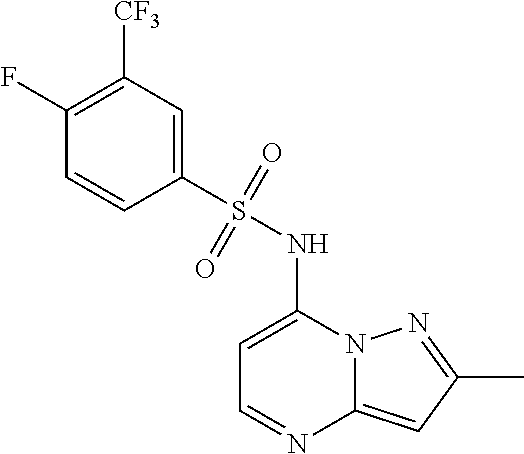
C1=C(NS(C2=CC([CF3])=C(F)C=C2)(=O)=O)N2C(=CC(C)=N2)N=C1
